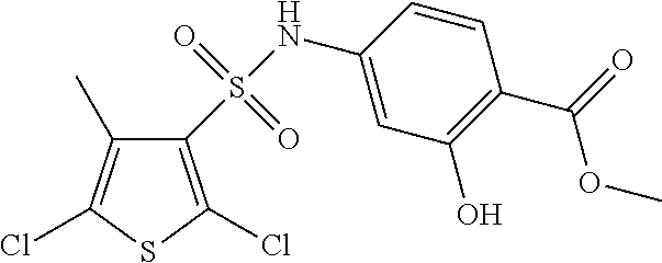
C1(NS(=O)(=O)C2=C(Cl)SC(Cl)=C2C)=CC(O)=C(C(=O)OC)C=C1
